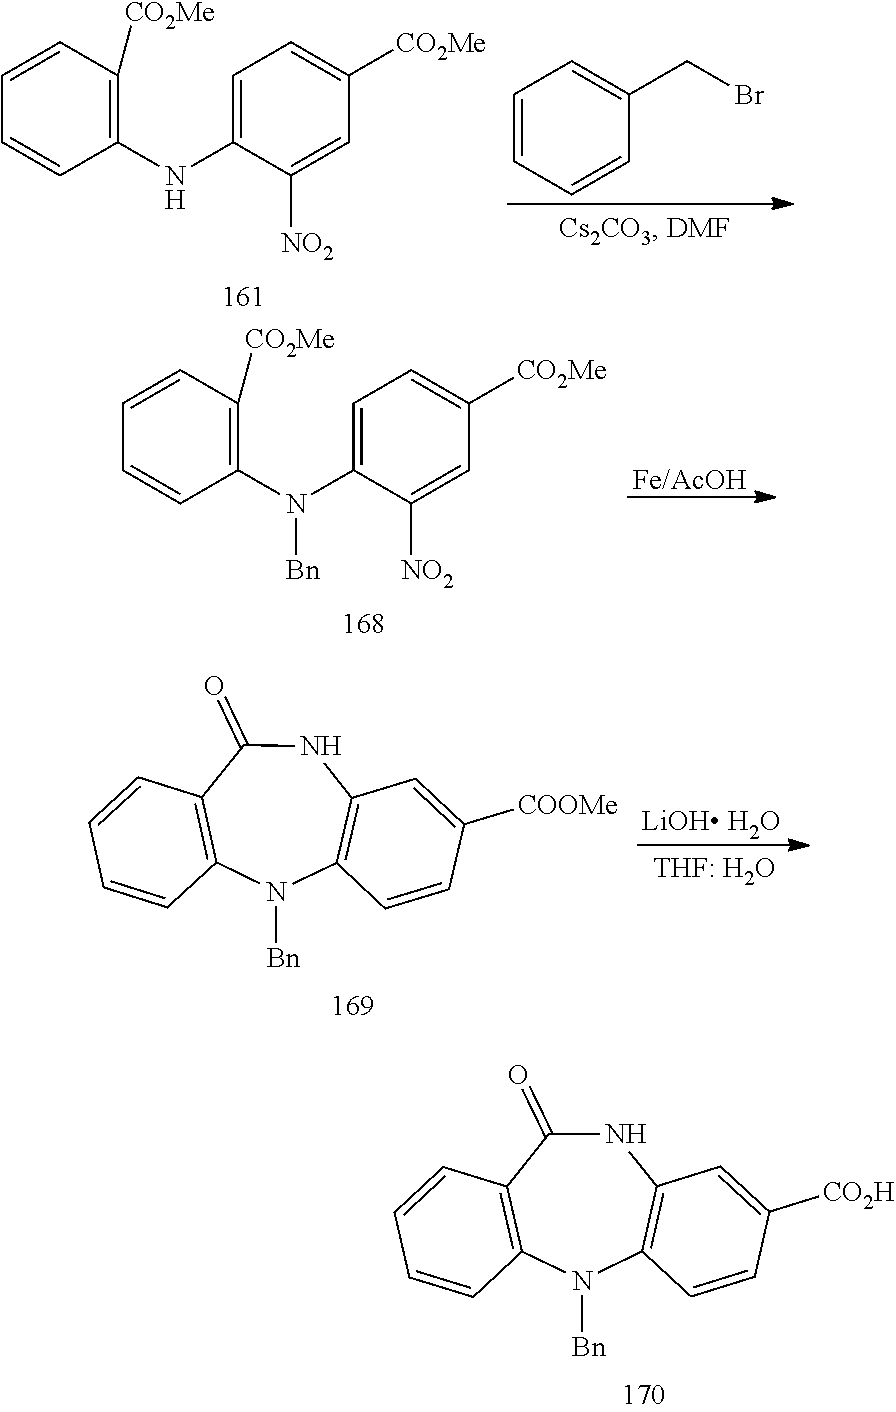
C1(NC2=CC=C([CO2Me])C=C2[NO2])=C([CO2Me])C=CC=C1.C1=CC=CC(CBr)=C1.C1(N(C2=CC=C([CO2Me])C=C2[NO2])[Bn])=C([CO2Me])C=CC=C1.[Fe/AcOH].[LiOH H2O].C1(=O)C2=C(N([Bn])C3=C(N1)C=C([COOMe])C=C3)C=CC=C2.C1(=O)C2=C(N([Bn])C3=C(N1)C=C([CO2H])C=C3)C=CC=C2
